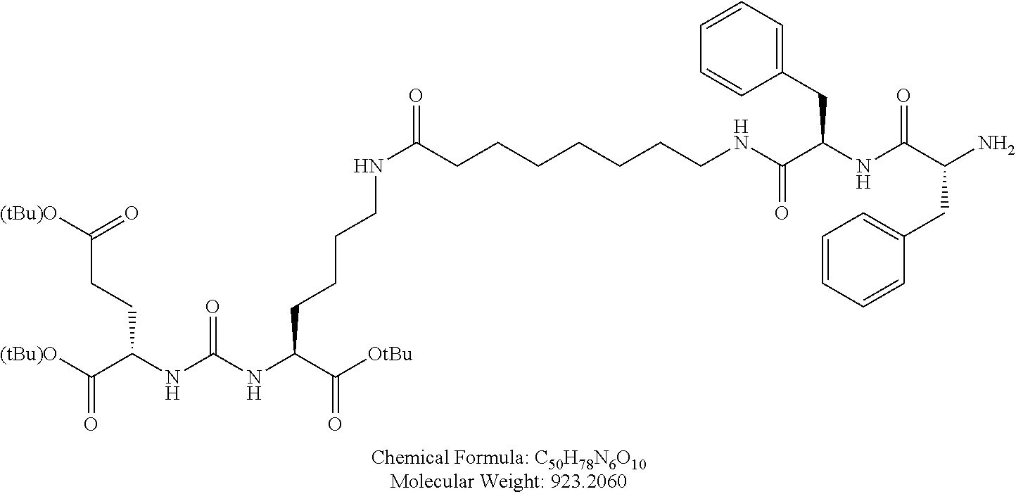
C1=C(CC(C(=O)NC(CC2=CC=CC=C2)C(NCCCCCCCC(NCCCCC(C(=O)[OtBu])NC(=O)NC(CCC([(tBu)O])=O)C([(tBu)O])=O)=O)=O)N)C=CC=C1
